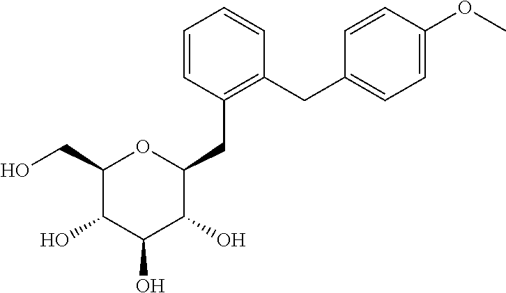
C1(CC2OC(CO)C(O)C(O)C2O)=C(CC2=CC=C(OC)C=C2)C=CC=C1
